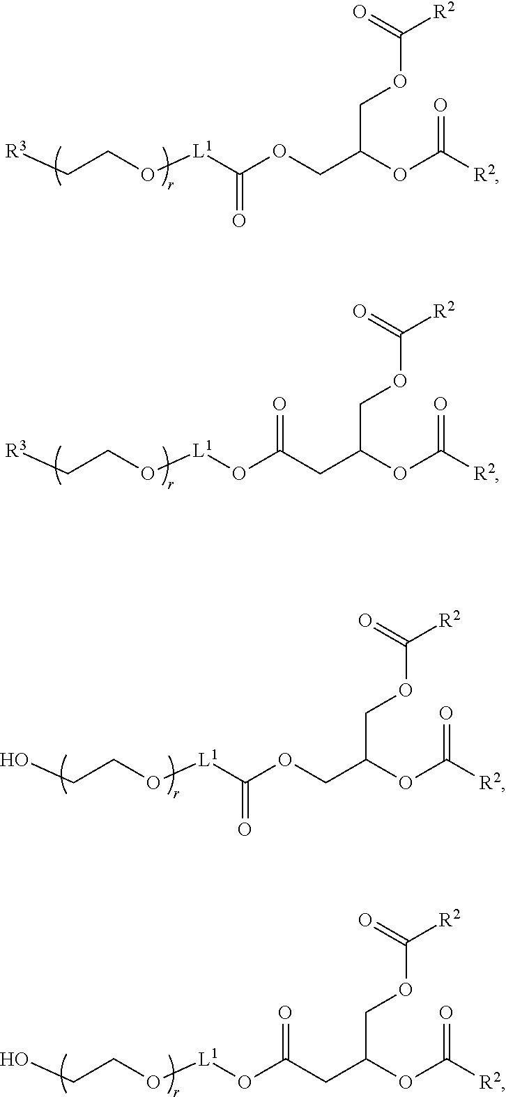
[R3]CCO[L1]C(OCC(OC([R2])=O)COC([R2])=O)=O.OCCO[L1]C(OCC(OC([R2])=O)COC([R2])=O)=O.[R3]CCO[L1]OC(CC(OC([R2])=O)COC([R2])=O)=O.OCCO[L1]OC(CC(OC([R2])=O)COC([R2])=O)=O
